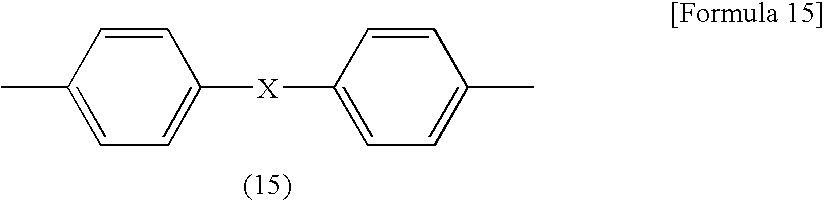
CC1=CC=C([X]C2=CC=C(C)C=C2)C=C1
